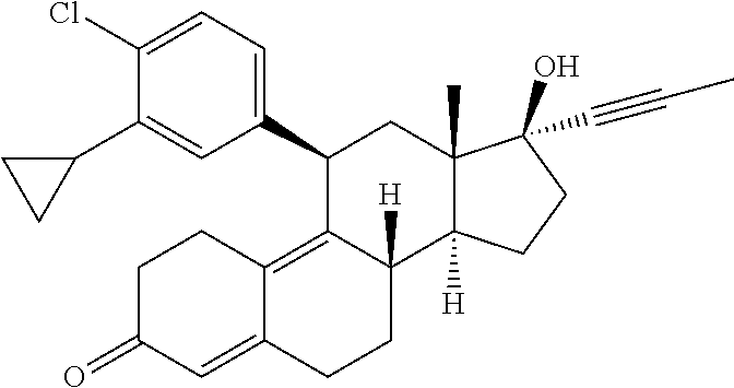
C1(Cl)=CC=C(C2C3=C4C(=CC(=O)CC4)CCC3([H])C3([H])C(C)(C2)C(O)(C#CC)CC3)C=C1C1CC1
